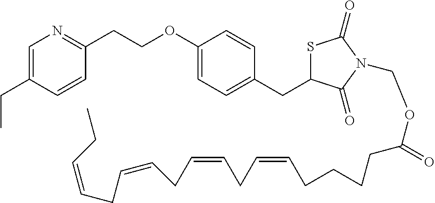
C1=C(CC)C=CC(CCOC2=CC=C(CC3SC(=O)N(COC(CCCCC=CCC=CCC=CCC=CCC)=O)C3=O)C=C2)=N1
